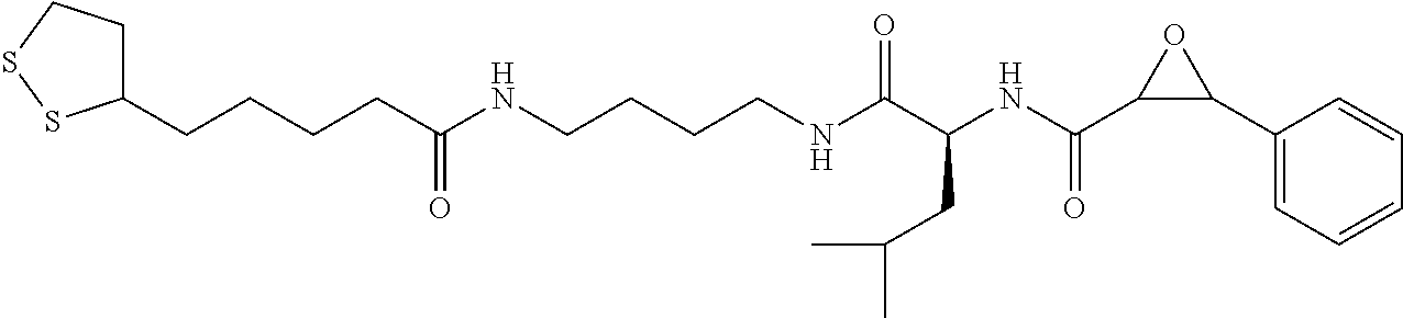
C1(CCCCC(NCCCCNC(C(NC(C2C(C3=CC=CC=C3)O2)=O)CC(C)C)=O)=O)CCSS1
